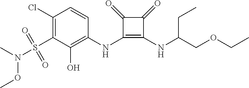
C1(Cl)=C(S(N(OC)C)(=O)=O)C(O)=C(NC2=C(NC(CC)COCC)C(=O)C2=O)C=C1
